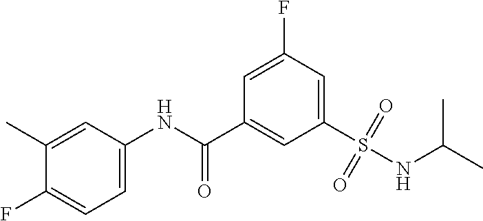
C1=C(NC(C2=CC(S(=O)(=O)NC(C)C)=CC(F)=C2)=O)C=C(C)C(F)=C1
